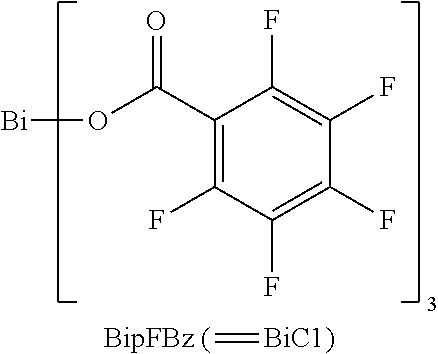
C1(C(O[Bi])=O)=C(F)C(F)=C(F)C(F)=C1F.[BipFBz (]=[BiC1)]
